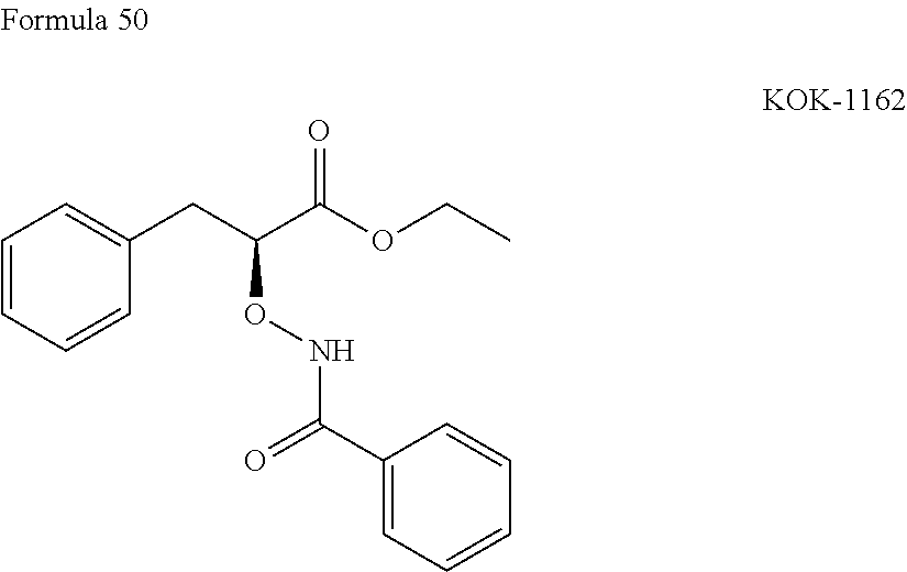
C1=CC=CC(CC(C(OCC)=O)ONC(C2=CC=CC=C2)=O)=C1
